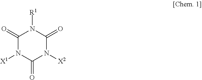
C1(=O)N([X1])C(=O)N([X2])C(=O)N1[R1]
